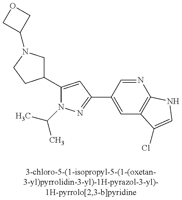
C1(C2CN(C3COC3)CC2)=CC(C2=CC3=C(N=C2)NC=C3Cl)=NN1C(C)C
